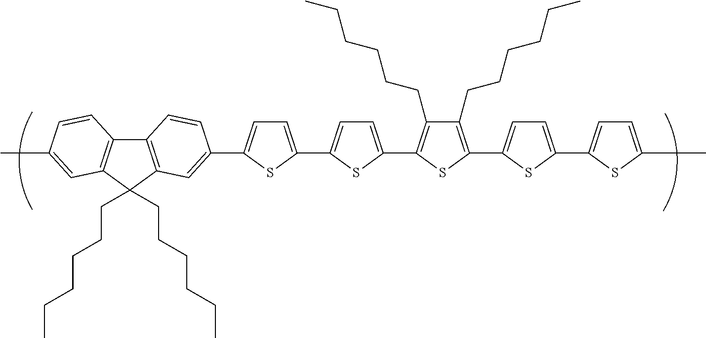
C12=C(C(CCCCCC)(CCCCCC)C3=C1C=CC(C)=C3)C=C(C1=CC=C(C3=CC=C(C4=C(CCCCCC)C(CCCCCC)=C(C5=CC=C(C6=CC=C(C)S6)S5)S4)S3)S1)C=C2
